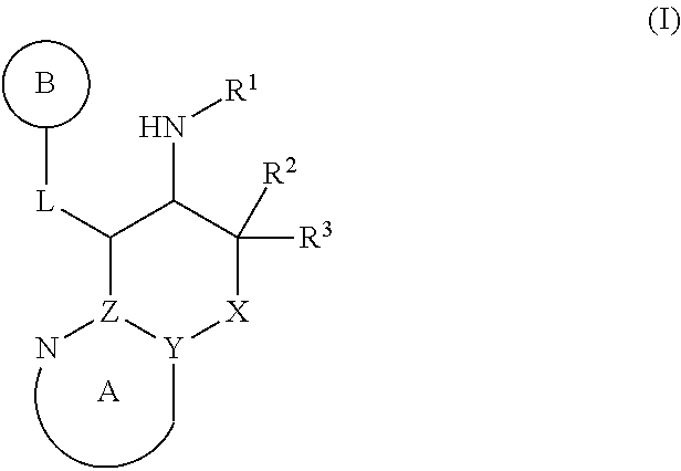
C1([L]C)[Z](N)[Y](C)[X]C([R3])([R2])C1N[R1].B.[A]
